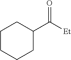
C1(C([Et])=O)CCCCC1
